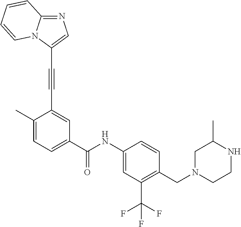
C1=C(C)C(C#CC2=CN=C3N2C=CC=C3)=CC(C(=O)NC2=CC(C(F)(F)F)=C(CN3CCNC(C)C3)C=C2)=C1
